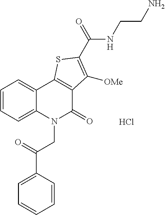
C1=CC=C2C(=C1)C1=C(C(=O)N2CC(C2=CC=CC=C2)=O)C([OMe])=C(C(=O)NCCN)S1.Cl
